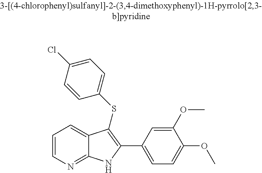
C1=CN=C2C(=C1)C(SC1=CC=C(Cl)C=C1)=C(C1=CC=C(OC)C(OC)=C1)N2
